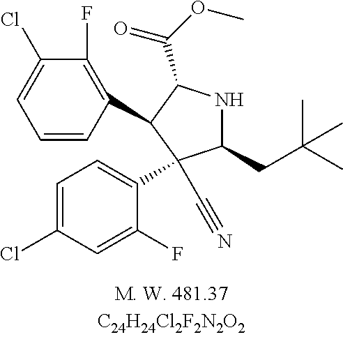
C1=CC(C2C(C(=O)OC)NC(CC(C)(C)C)C2(C2=CC=C(Cl)C=C2F)C#N)=C(F)C(Cl)=C1
